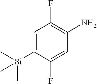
C1=C([Si](C)(C)C)C(F)=CC(N)=C1F
